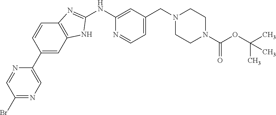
C1(Br)=NC=C(C2=CC3=C(C=C2)N=C(NC2=CC(CN4CCN(C(OC(C)(C)C)=O)CC4)=CC=N2)N3)N=C1
